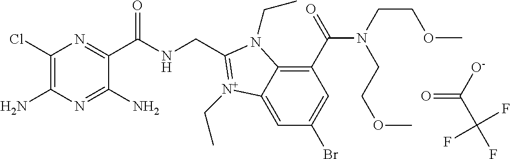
C1(Cl)=C(N)N=C(N)C(C(NCC2=[N+](CC)C3=CC(Br)=CC(C(=O)N(CCOC)CCOC)=C3N2CC)=O)=N1.O=C([O-])C(F)(F)F
